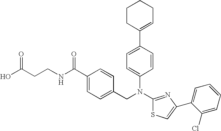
C1(C2=CC=C(N(C3=NC(C4=CC=CC=C4Cl)=CS3)CC3=CC=C(C(NCCC(O)=O)=O)C=C3)C=C2)=CCCCC1
